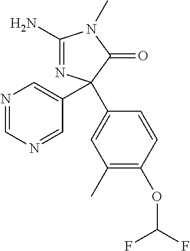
C1(N)=NC(C2=CN=CN=C2)(C2=CC(C)=C(OC(F)F)C=C2)C(=O)N1C
